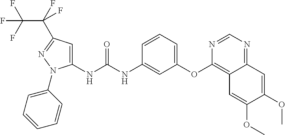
C1(NC(NC2=CC(OC3=C4C(=NC=N3)C=C(OC)C(OC)=C4)=CC=C2)=O)=CC(C(F)(C(F)(F)F)F)=NN1C1=CC=CC=C1
